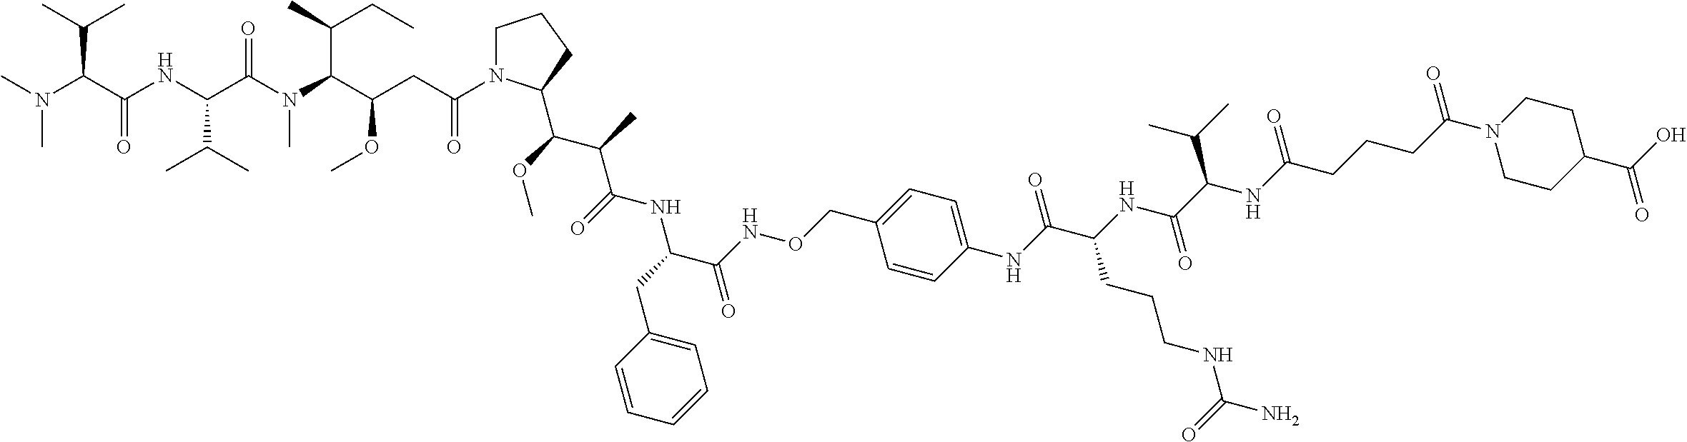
C1=CC=CC=C1CC(NC(C(C)C(OC)C1N(C(CC(C(N(C(C(NC(C(N(C)C)C(C)C)=O)C(C)C)=O)C)C(C)CC)OC)=O)CCC1)=O)C(NOCC1=CC=C(NC(C(NC(C(C(C)C)NC(CCCC(N2CCC(C(O)=O)CC2)=O)=O)=O)CCCNC(N)=O)=O)C=C1)=O
